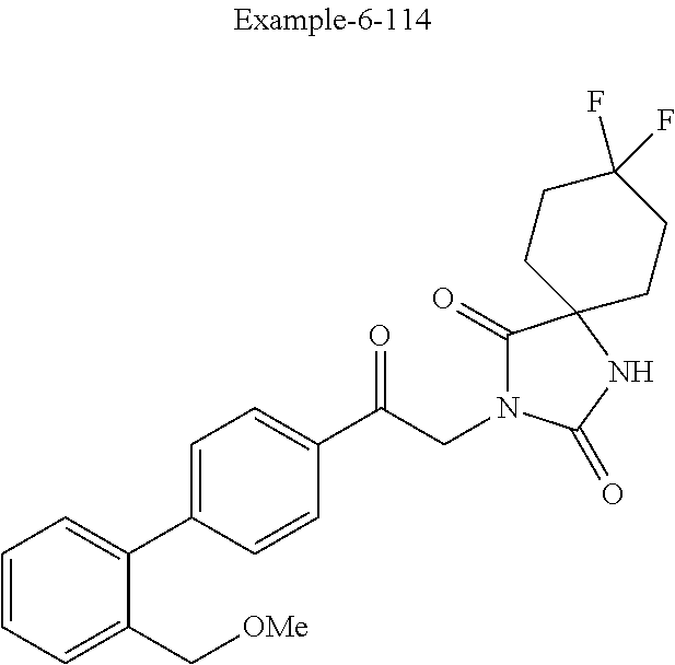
C1=CC=C(C2=CC=C(C(CN3C(=O)C4(NC3=O)CCC(F)(F)CC4)=O)C=C2)C(C[OMe])=C1
